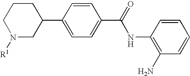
C1CCN([R1])CC1C1=CC=C(C(=O)NC2=C(N)C=CC=C2)C=C1
